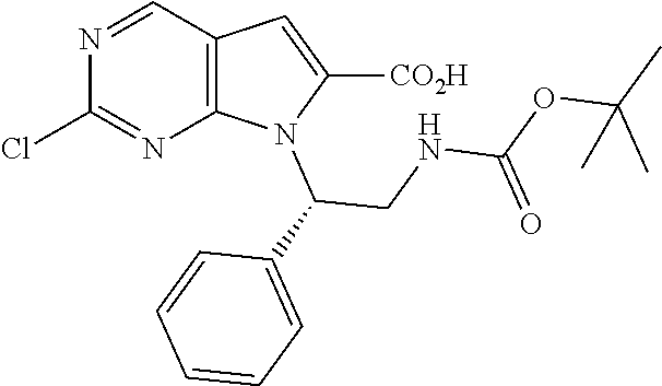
N1=CC2=C(N=C1Cl)N(C(CNC(OC(C)(C)C)=O)C1=CC=CC=C1)C([CO2H])=C2
